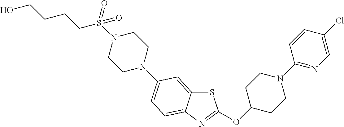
S1C2=CC(N3CCN(S(CCCCO)(=O)=O)CC3)=CC=C2N=C1OC1CCN(C2=NC=C(Cl)C=C2)CC1
